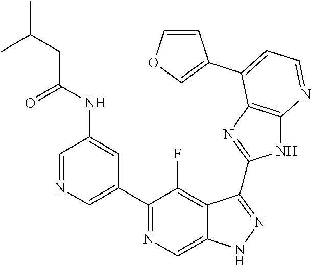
C1=NC=C(C2=NC=C3C(=C2F)C(C2=NC4=C(N2)N=CC=C4C2=COC=C2)=NN3)C=C1NC(=O)CC(C)C
